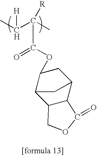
C(C(OC1CC2C3C(C1C2)COC3=O)=O)(C(C)[H])(C)[R]
